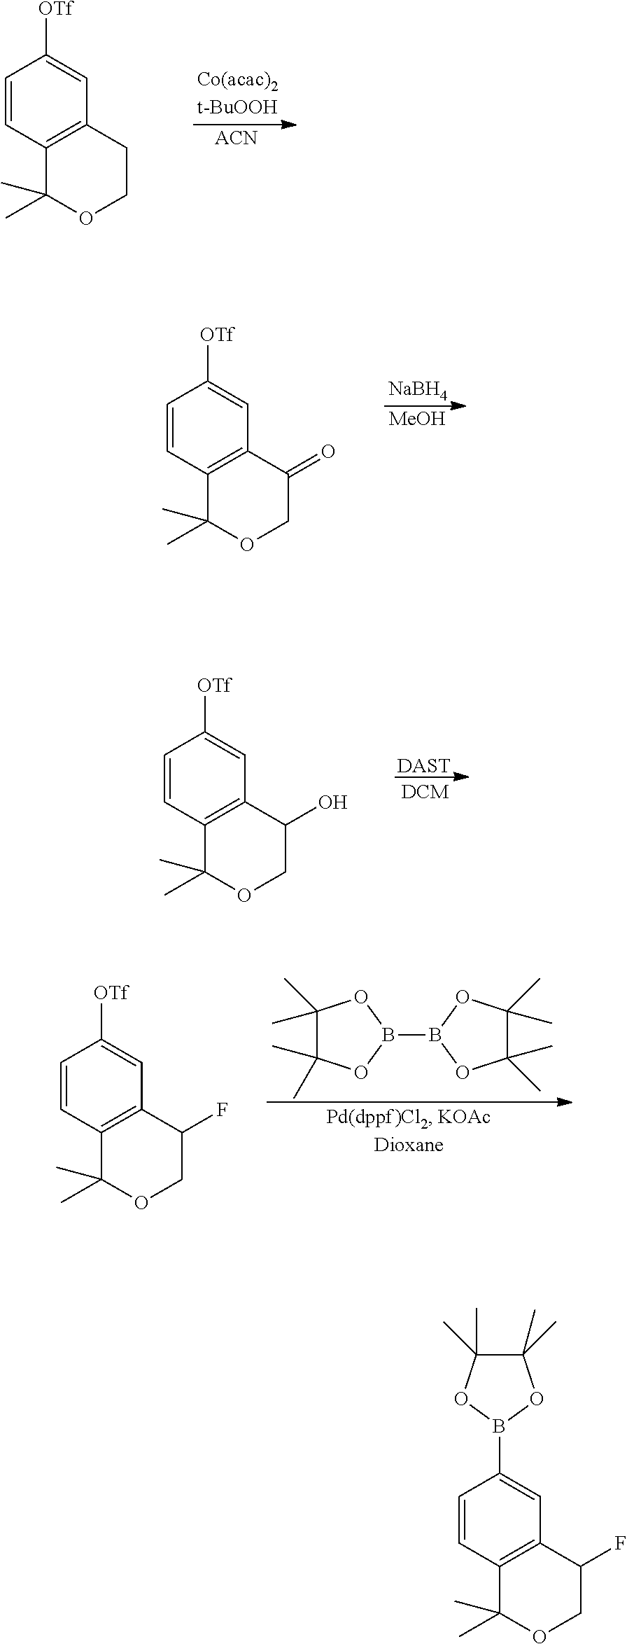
[ACN].C1=CC2=C(C=C1[OTf])CCOC2(C)C.[NaBH4].[MeOH].C1=CC2=C(C=C1[OTf])C(=O)COC2(C)C.[DAST].C1=CC2=C(C=C1[OTf])C(O)COC2(C)C.B1(B2OC(C)(C)C(C)(C)O2)OC(C)(C)C(C)(C)O1.C1=CC2=C(C=C1[OTf])C(F)COC2(C)C.C1=CC2=C(C=C1B1OC(C)(C)C(C)(C)O1)C(F)COC2(C)C
